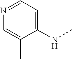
N1=CC=C(NC)C(C)=C1
